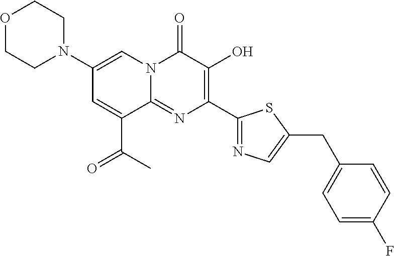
C1(N2CCOCC2)=CN2C(=NC(C3=NC=C(CC4=CC=C(F)C=C4)S3)=C(O)C2=O)C(C(=O)C)=C1
